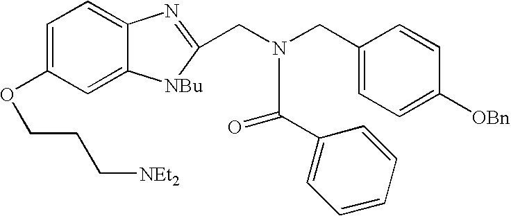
[NEt2]CCCOC1=CC=C2C(=C1)[NBu]C(CN(CC1=CC=C([OBn])C=C1)C(=O)C1=CC=CC=C1)=N2
